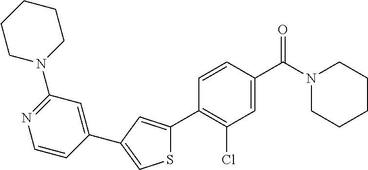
C1(C2=CSC(C3=C(Cl)C=C(C(N4CCCCC4)=O)C=C3)=C2)=CC(N2CCCCC2)=NC=C1
